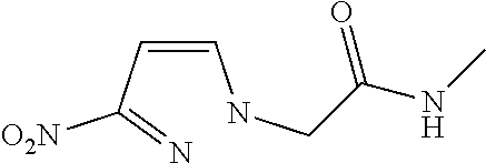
C(=CC(=N)[O2N])NCC(NC)=O
